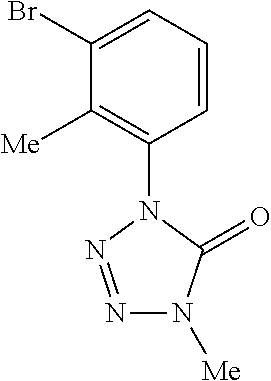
C1=CC=C(Br)C([Me])=C1N1N=NN([Me])C1=O
